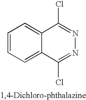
C1=CC=C2C(=C1)C(Cl)=NN=C2Cl
